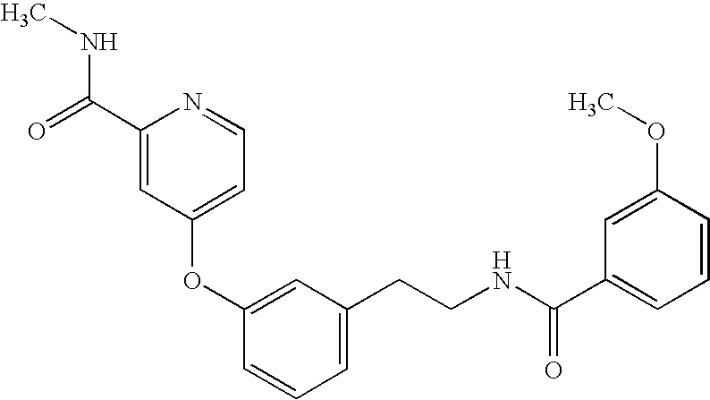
C1(OC2=CC(CCNC(=O)C3=CC=CC(OC)=C3)=CC=C2)=CC=NC(C(NC)=O)=C1
